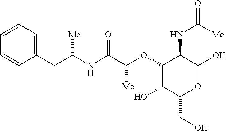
C1=CC=C(CC(NC(C(OC2C(O)C(CO)OC(O)C2NC(=O)[Me])[Me])=O)[Me])C=C1
